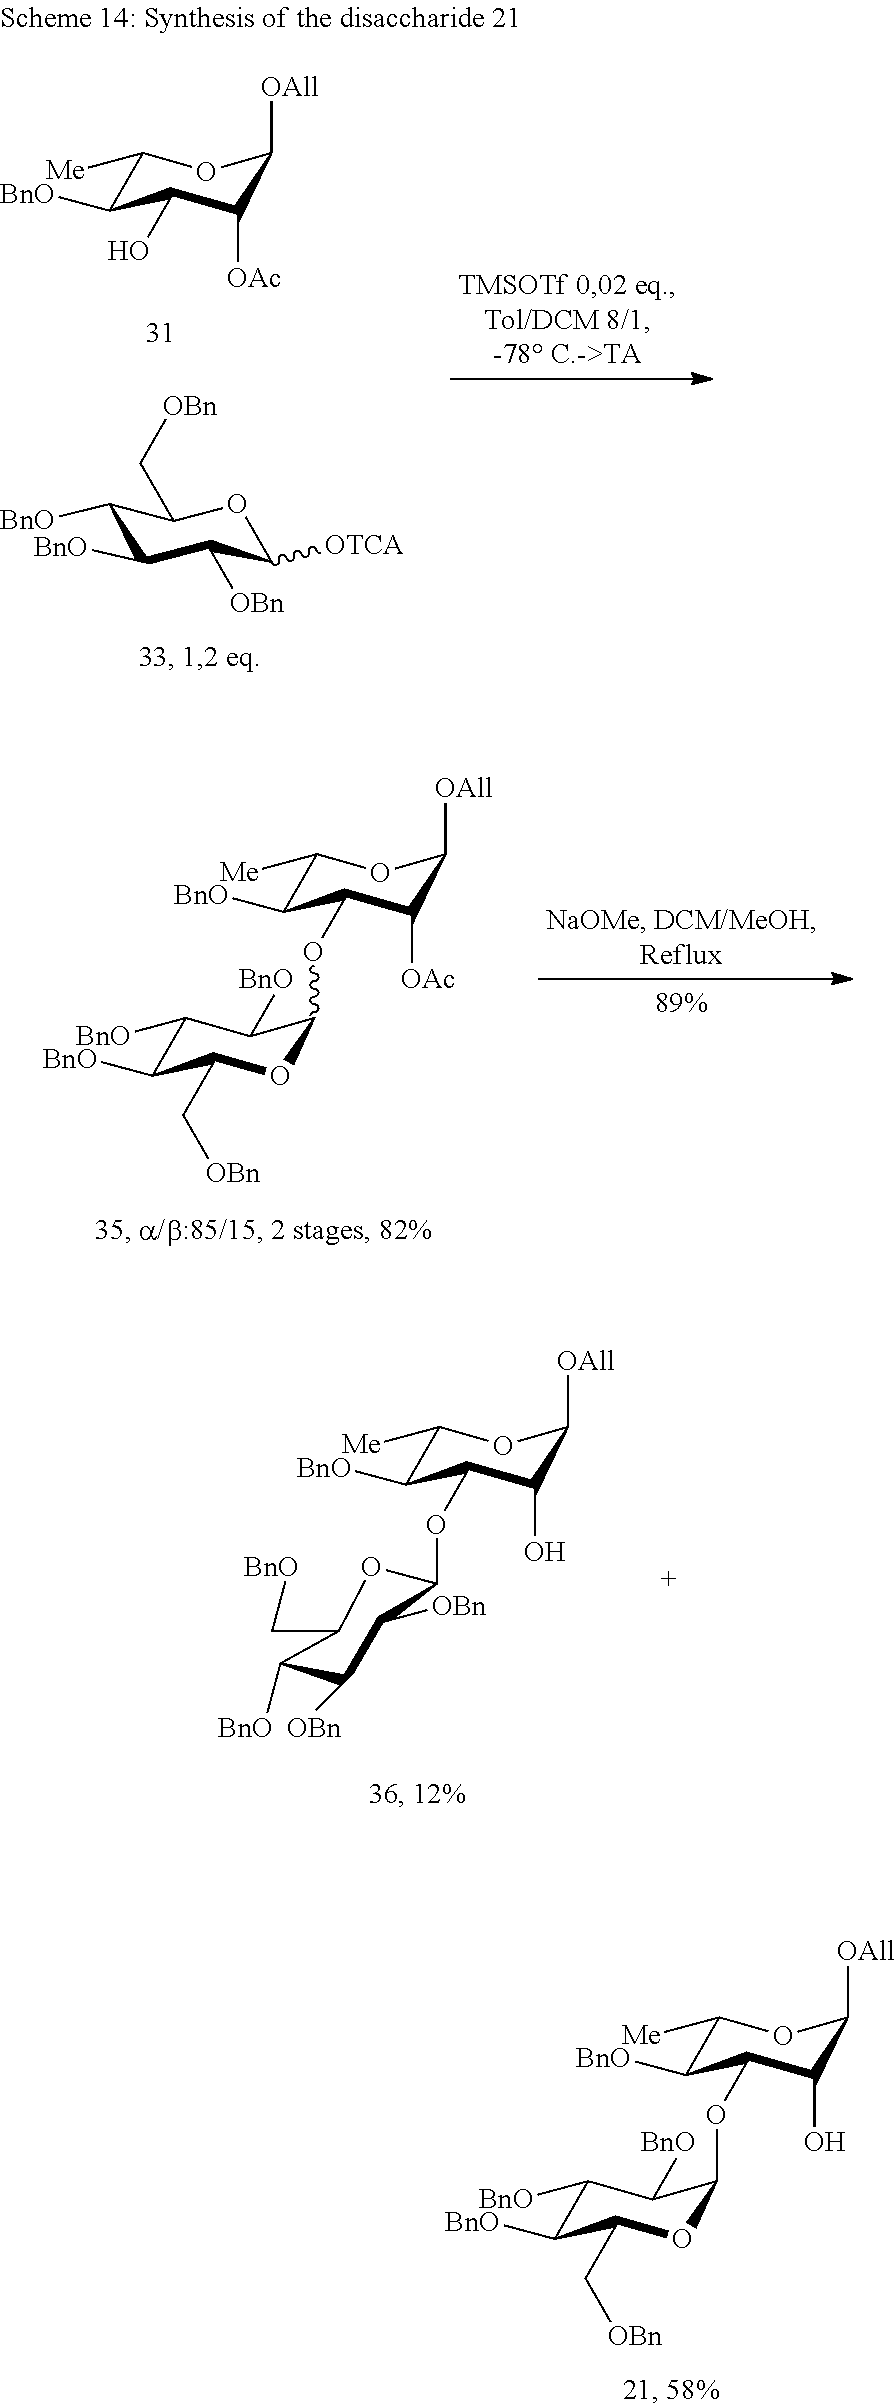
C1([Me])C([BnO])C(OC2OC(C[OBn])C([BnO])C([BnO])C2[BnO])C(O)C([OAll])O1.C1([Me])C([BnO])C(O)C([OAc])C([OAll])O1.C1([BnO])C([BnO])C([OBn])C([OTCA])OC1C[OBn].C1([Me])C([BnO])C(OC2OC(C[OBn])C([BnO])C([BnO])C2[BnO])C([OAc])C([OAll])O1.C1([Me])C([BnO])C(OC2OC(C[BnO])C([BnO])C([OBn])C2[OBn])C(O)C([OAll])O1
